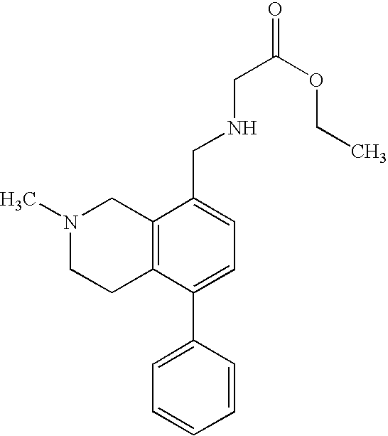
C12=C(C(C3=CC=CC=C3)=CC=C1CNCC(=O)OCC)CCN(C)C2
